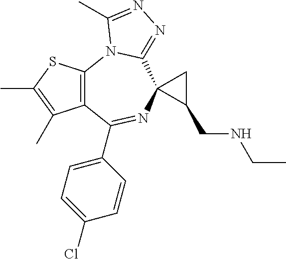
C12=C(C(C3=CC=C(Cl)C=C3)=NC3(C4=NN=C(C)N14)C(CNCC)C3)C(C)=C(C)S2
